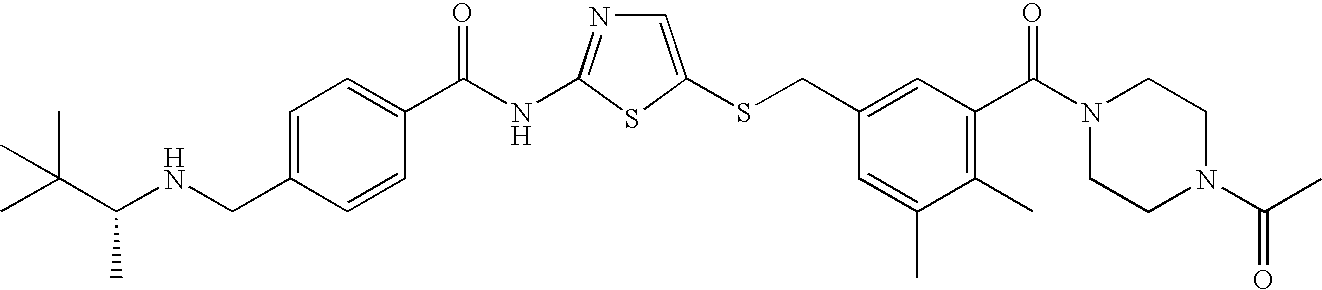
C1=C(SCC2=CC(C(N3CCN(C(=O)C)CC3)=O)=C(C)C(C)=C2)SC(NC(=O)C2=CC=C(CNC(C(C)(C)C)C)C=C2)=N1
